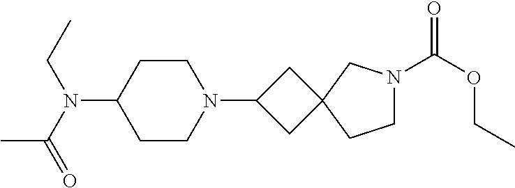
C1CN(C2CC3(C2)CCN(C(OCC)=O)C3)CCC1N(C(=O)C)CC
